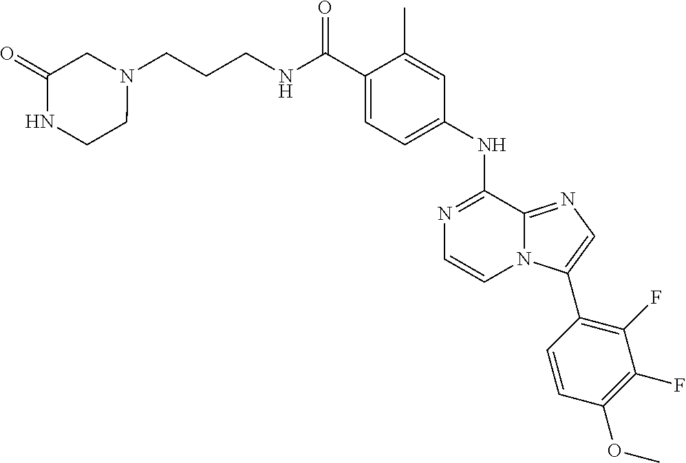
N1=C(NC2=CC=C(C(NCCCN3CC(=O)NCC3)=O)C(C)=C2)C2=NC=C(C3=C(F)C(F)=C(OC)C=C3)N2C=C1
